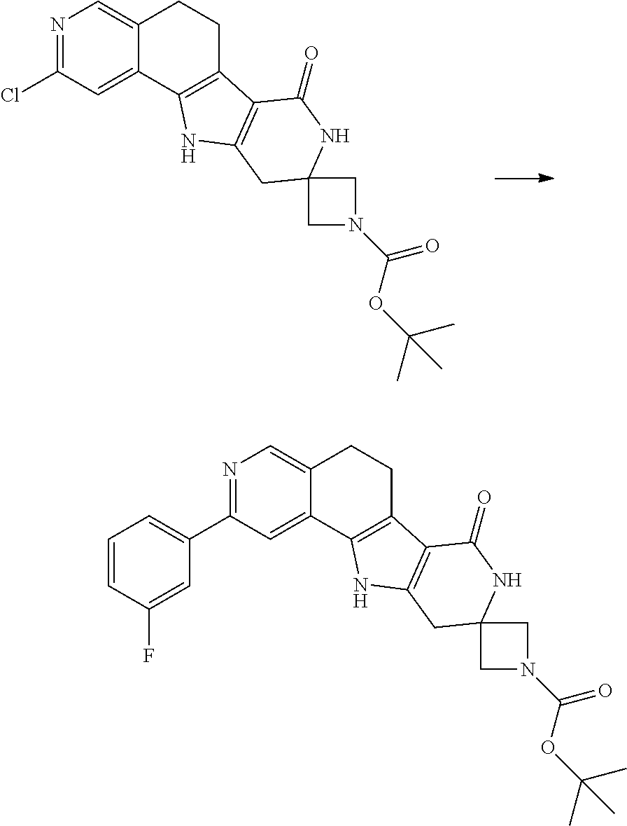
N1=C(Cl)C=C2C(=C1)CCC1=C2NC2=C1C(=O)NC1(C2)CN(C(=O)OC(C)(C)C)C1.N1=C(C2=CC=CC(F)=C2)C=C2C(=C1)CCC1=C2NC2=C1C(=O)NC1(C2)CN(C(=O)OC(C)(C)C)C1
